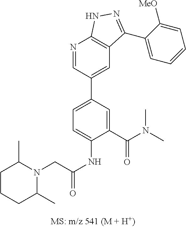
N1=CC(C2=CC=C(NC(=O)CN3C(C)CCCC3C)C(C(N(C)C)=O)=C2)=CC2=C1NN=C2C1=CC=CC=C1[MeO]
